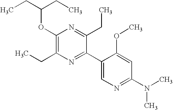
CCC(CC)OC1=C(CC)N=C(C2=CN=C(N(C)C)C=C2OC)C(CC)=N1
